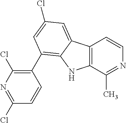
C12=C(C(C)=NC=C1)NC1=C(C3=C(Cl)N=C(Cl)C=C3)C=C(Cl)C=C21
